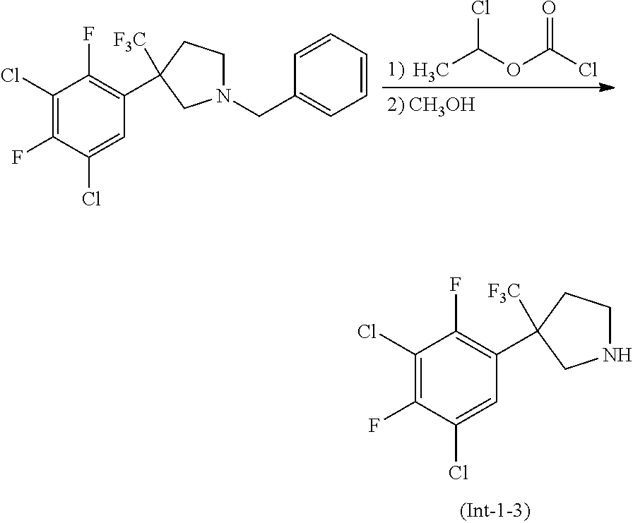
C1(C2([F3C])CCNC2)=C(F)C(Cl)=C(F)C(Cl)=C1.CC(OC(Cl)=O)Cl.C1(C2([F3C])CCN(CC3=CC=CC=C3)C2)=C(F)C(Cl)=C(F)C(Cl)=C1
